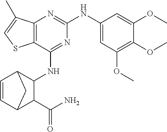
C12=C(C(NC3C4C=CC(C3C(N)=O)C4)=NC(NC3=CC(OC)=C(OC)C(OC)=C3)=N1)SC=C2C
